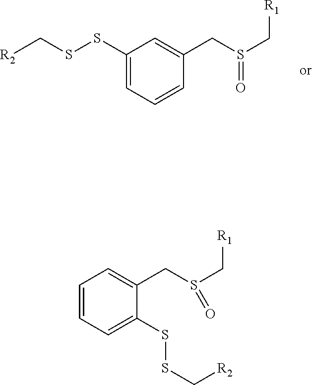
C1(SSC[R2])=CC=CC(CS(C[R1])=O)=C1.C1=CC=C(SSC[R2])C(CS(C[R1])=O)=C1
